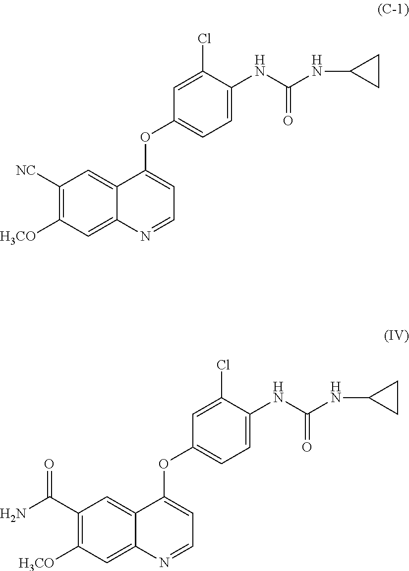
C1(Cl)=CC(OC2=CC=NC3=CC([H3CO])=C([NC])C=C23)=CC=C1NC(NC1CC1)=O.C1(Cl)=CC(OC2=CC=NC3=CC([H3CO])=C(C(=O)N)C=C23)=CC=C1NC(NC1CC1)=O
